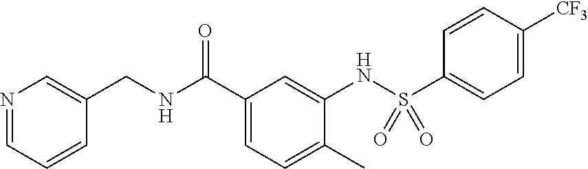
N1=CC=CC(CNC(C2=CC=C(C)C(NS(C3=CC=C([CF3])C=C3)(=O)=O)=C2)=O)=C1
